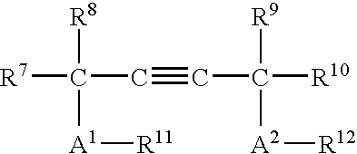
[R7]C([R8])([A1][R11])C#CC([R10])([R9])[A2][R12]
